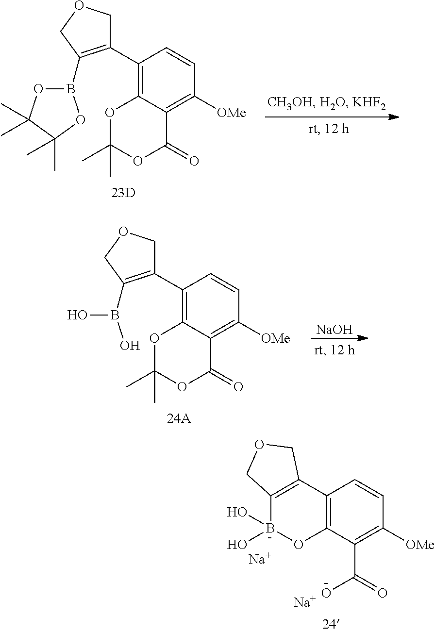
C1(C2=C(B3OC(C)(C)C(C)(C)O3)COC2)=C2C(=C([OMe])C=C1)C(=O)OC(C)(C)O2.C1(C2=C(B(O)O)COC2)=C2C(=C([OMe])C=C1)C(=O)OC(C)(C)O2.[NaOH].C12=C(C(C(=O)O)=C([OMe])C=C1)OB(O)(O)C1=C2COC1.[Na].[Na]
